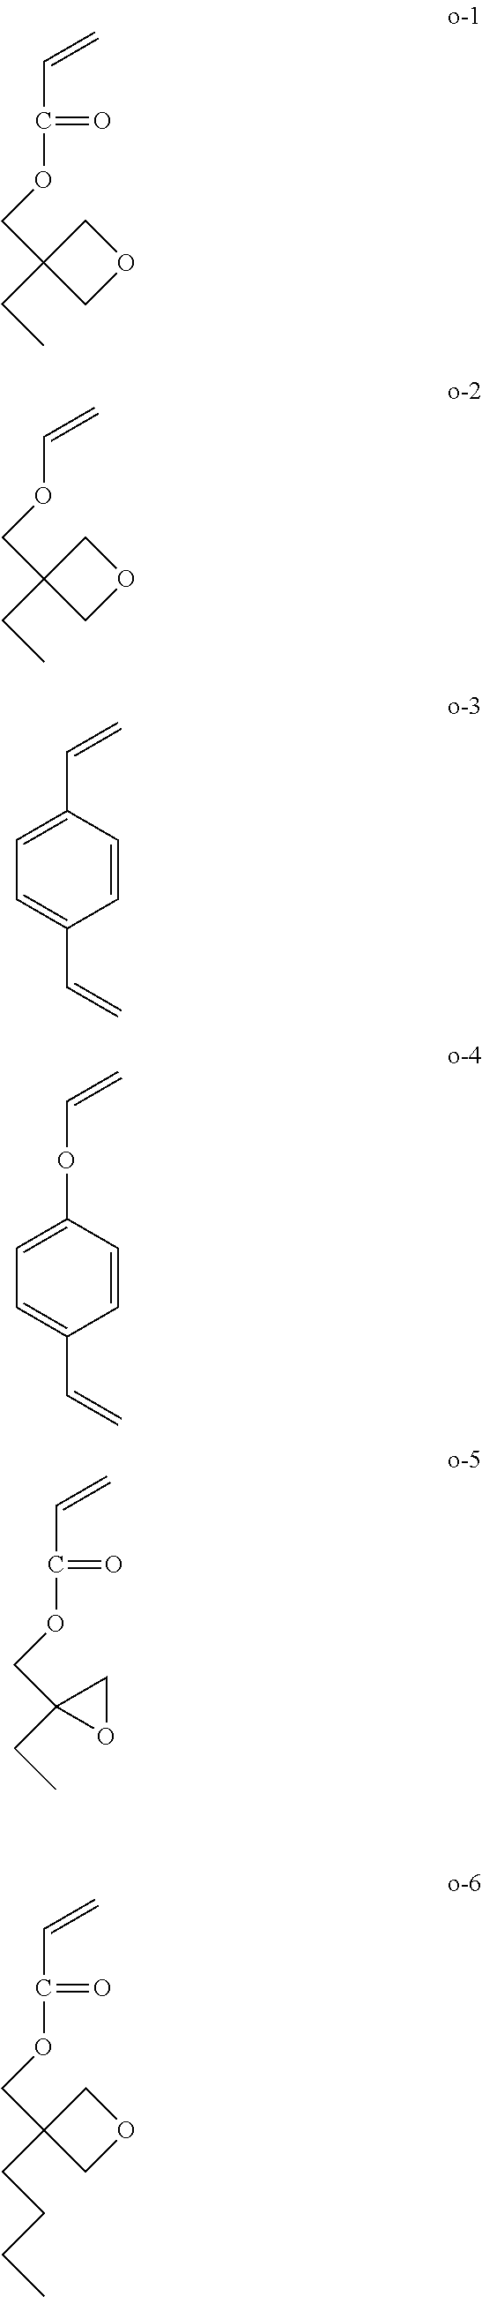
C1OCC1(COC(=O)C=C)CC.C1OCC1(COC=C)CC.C1=C(C=C)C=CC(C=C)=C1.C1=C(C=C)C=CC(OC=C)=C1.C(OC(=O)C=C)C1(CC)OC1.C(OC(=O)C=C)C1(CCCC)COC1
